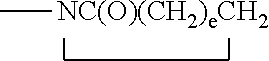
C[NC(O)(CH2)eCH2]
